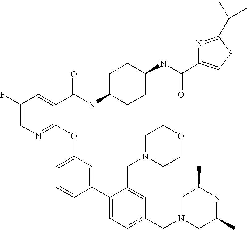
C1(F)=CN=C(OC2=CC=CC(C3=CC=C(CN4CC(C)NC(C)C4)C=C3CN3CCOCC3)=C2)C(C(NC2CCC(NC(=O)C3=CSC(C(C)C)=N3)CC2)=O)=C1
